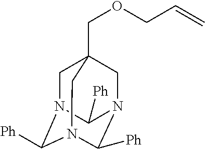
C1N2C([Ph])N3C([Ph])N(CC1(COCC=C)C3)C2[Ph]
